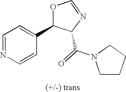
C1=NC=CC(C2OC=NC2C(N2CCCC2)=O)=C1
